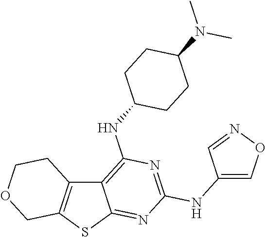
C12=C(SC3=NC(NC4=CON=C4)=NC(NC4CCC(N(C)C)CC4)=C13)COCC2
